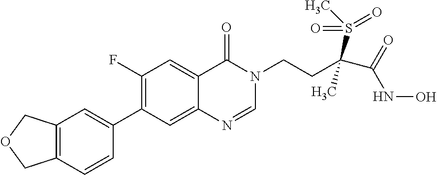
C12=C(C=CC(C3=C(F)C=C4C(=C3)N=CN(CCC(C(=O)NO)(S(C)(=O)=O)C)C4=O)=C1)COC2
